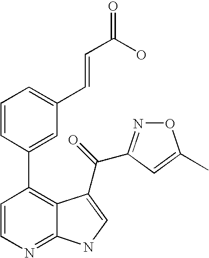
C1=CN=C2C(=C1C1=CC(C=CC(O)=O)=CC=C1)C(C(=O)C1=NOC(C)=C1)=CN2
